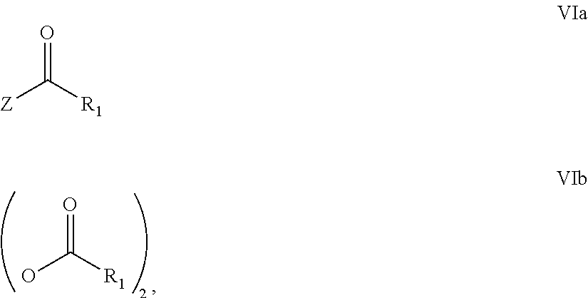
OC([R1])=O.[Z]C([R1])=O
